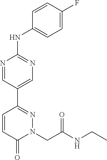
N1=CC(C2=NN(CC(NCC)=O)C(=O)C=C2)=CN=C1NC1=CC=C(F)C=C1
